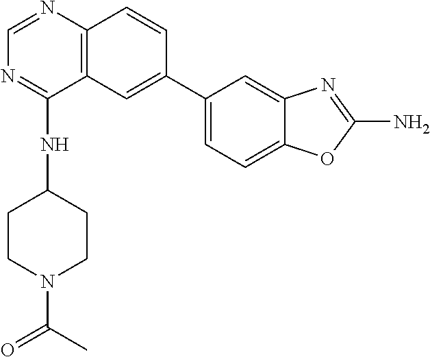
C1(NC2CCN(C(C)=O)CC2)=NC=NC2=C1C=C(C1=CC=C3C(=C1)N=C(N)O3)C=C2
